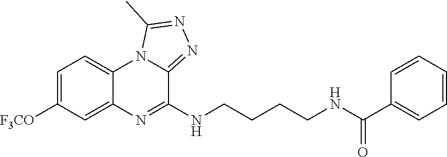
C1=C([F3CO])C=C2C(=C1)N1C(=NN=C1C)C(NCCCCNC(C1=CC=CC=C1)=O)=N2
